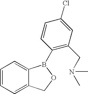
C1=CC=C2C(=C1)B(C1=C(CN(C)C)C=C(Cl)C=C1)OC2
